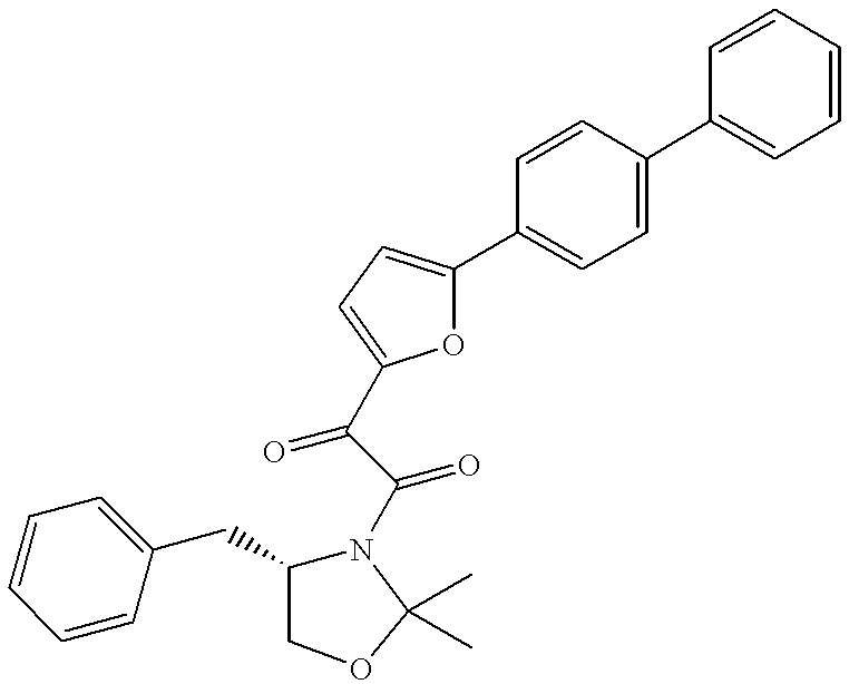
O1C(C2=CC=C(C3=CC=CC=C3)C=C2)=CC=C1C(=O)C(=O)N1C(CC2=CC=CC=C2)COC1(C)C
